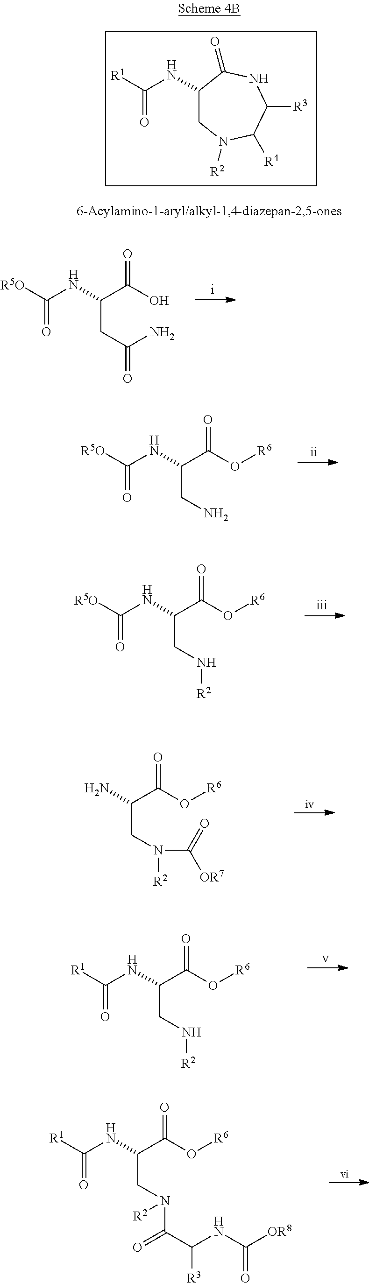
[R5O]C(NC(C(O)=O)CC(=O)N)=O.[R5O]C(NC(C(O[R6])=O)CN)=O.C1(NC([R1])=O)CN([R2])C([R4])C([R3])NC1=O.N(C(C(O[R6])=O)CN(C(C(NC([OR8])=O)[R3])=O)[R2])C([R1])=O.[R5O]C(NC(C(O[R6])=O)CN[R2])=O.NC(C(O[R6])=O)CN([R2])C(=O)[OR7].[R1]C(NC(C(O[R6])=O)CN[R2])=O
